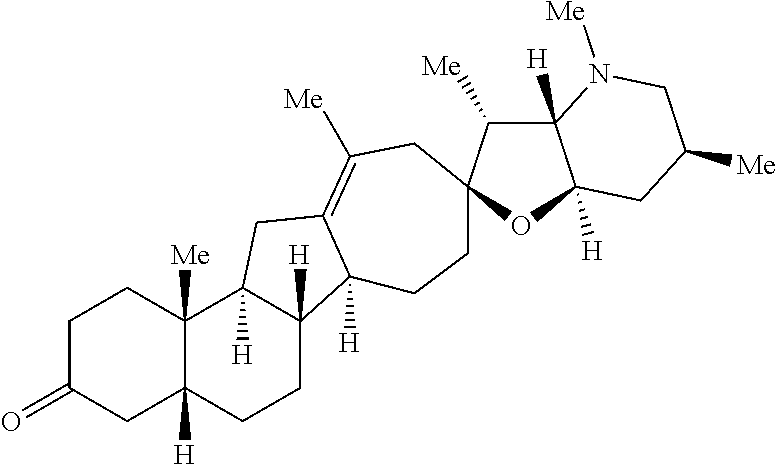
C1C(=O)CC2([H])C([Me])(C1)C1([H])C([H])(CC2)C2([H])C(=C([Me])CC3(CC2)C([Me])C2([H])C([H])(O3)CC([Me])CN2[Me])C1
